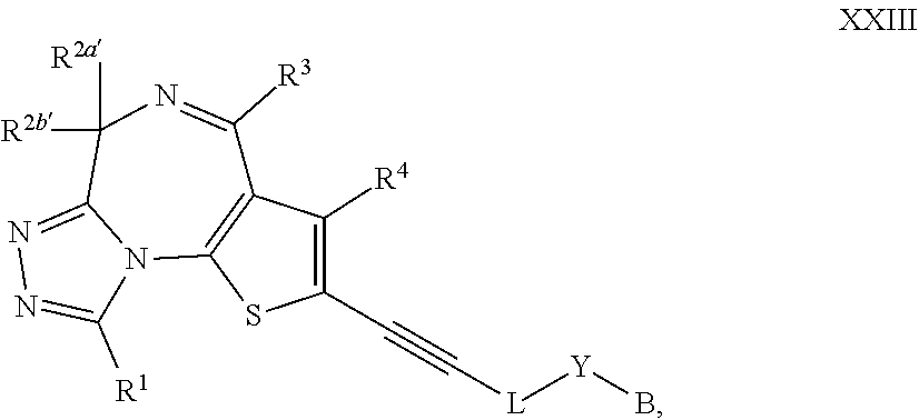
N1=C([R1])N2C(=N1)C([R2a])([R2b])N=C([R3])C1=C2SC(C#C[L][Y]B)=C1[R4]
